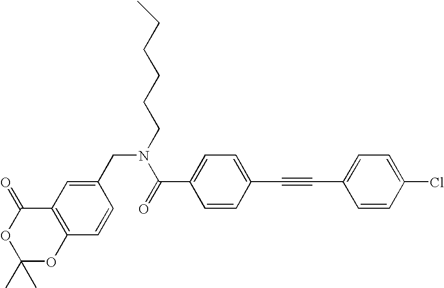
C1(CN(C(C2=CC=C(C#CC3=CC=C(Cl)C=C3)C=C2)=O)CCCCCC)=CC2=C(C=C1)OC(C)(C)OC2=O
